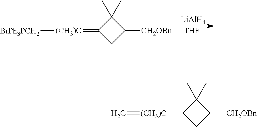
[BrPh3PCH2][(CH3)C]=C1CC([CH2OBn])C1(C)C.[THF].[LiAlH4].C=[(CH3)C]C1CC([CH2OBn])C1(C)C
